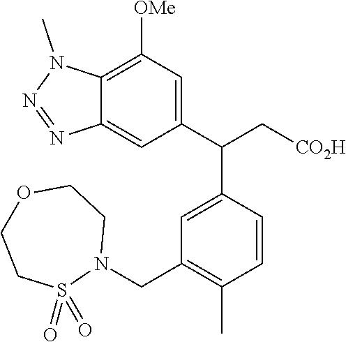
C1(C(C[CO2H])C2=CC(CN3CCOCCS3(=O)=O)=C(C)C=C2)=CC([OMe])=C2C(=C1)N=NN2C
